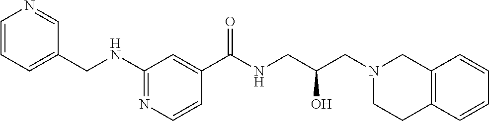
C1(NCC2=CC=CN=C2)=NC=CC(C(NCC(CN2CCC3=C(C2)C=CC=C3)O)=O)=C1
